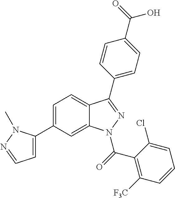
C1=C(C2=CC=NN2C)C=C2C(=C1)C(C1=CC=C(C(O)=O)C=C1)=NN2C(C1=C([F3C])C=CC=C1Cl)=O
